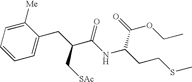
C1=CC=C(CC(C(NC(CCSC)C(=O)OCC)=O)C[SAc])C([Me])=C1
